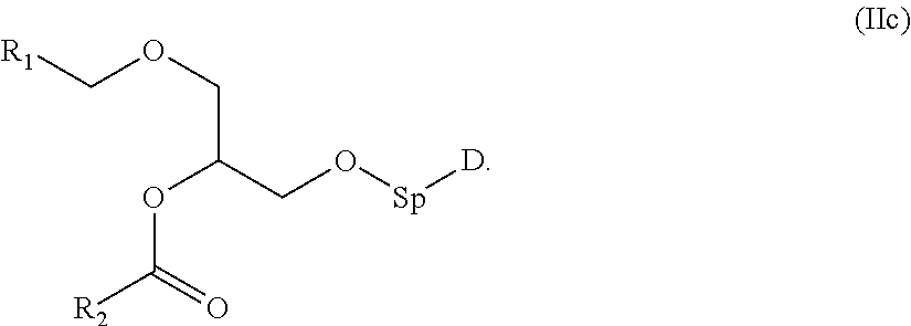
C(OCC(OC([R2])=O)CO[Sp][D])[R1]
